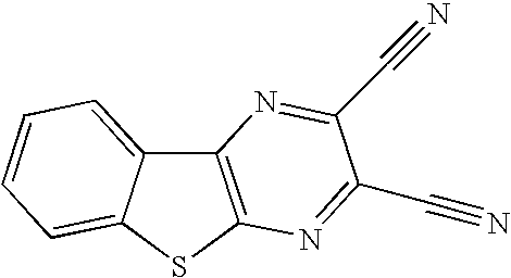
C12=C(SC3=CC=CC=C13)N=C(C#N)C(C#N)=N2
